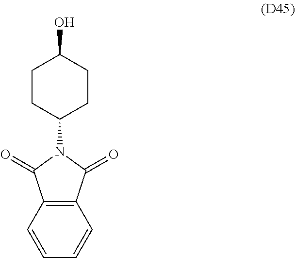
C1CC(N2C(=O)C3=C(C2=O)C=CC=C3)CCC1O
